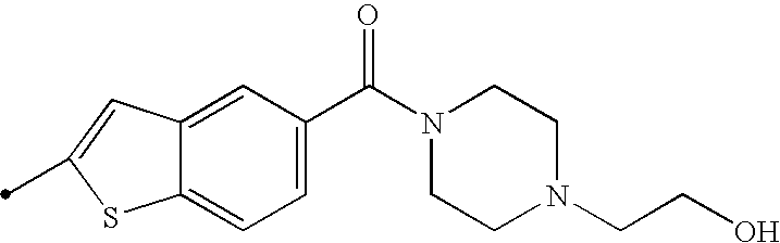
C1=C(C(N2CCN(CCO)CC2)=O)C=C2C(=C1)SC(C)=C2
